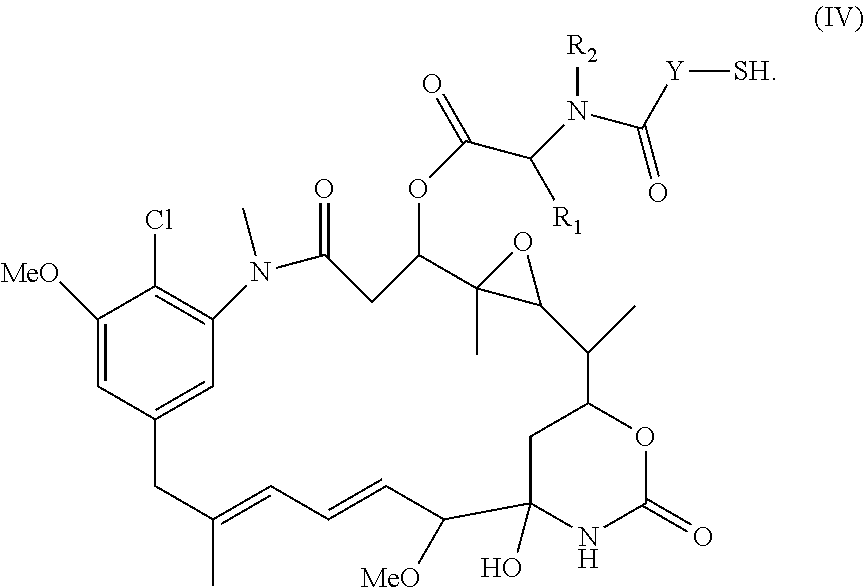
C1([MeO])=CC2=CC(=C1Cl)N(C)C(=O)CC(OC(=O)C(N([R2])C(=O)[Y][SH])[R1])C1(C)C(C(C)C3OC(=O)NC(O)(C([MeO])C=CC=C(C)C2)C3)O1
